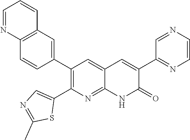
C12=C(C=C(C3=C(C4=CN=C(C)S4)N=C4C(=C3)C=C(C3=NC=CN=C3)C(=O)N4)C=C1)C=CC=N2
